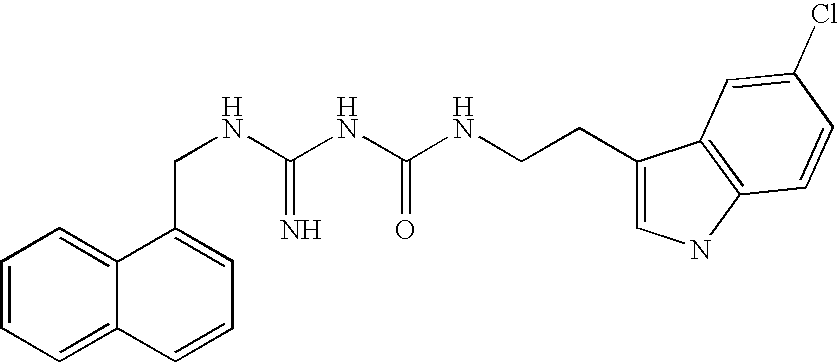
C1=CC=C2C(=C1)C(CNC(NC(NCCC1=CNC3=C1C=C(Cl)C=C3)=O)=N)=CC=C2
